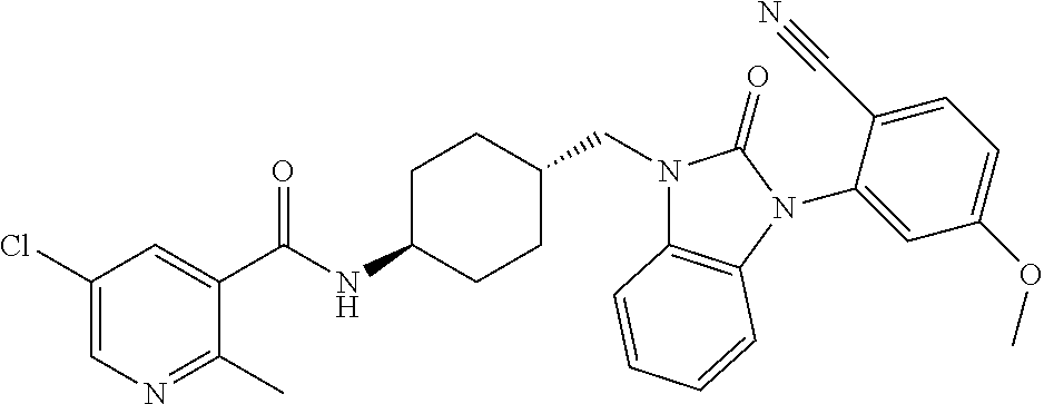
C1(Cl)=CN=C(C)C(C(NC2CCC(CN3C4=C(N(C5=CC(OC)=CC=C5C#N)C3=O)C=CC=C4)CC2)=O)=C1
